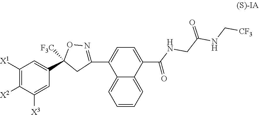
C12=CC=CC=C1C(C(=O)NCC(NC[CF3])=O)=CC=C2C1=NOC(C2=CC([X1])=C([X2])C([X3])=C2)([F3C])C1
